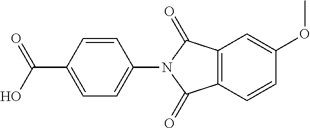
C12=C(C(=O)N(C3=CC=C(C(=O)O)C=C3)C1=O)C=C(OC)C=C2
